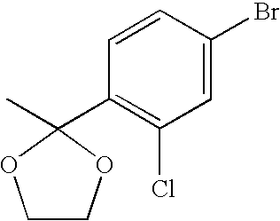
C1COC(C2=C(Cl)C=C(Br)C=C2)(C)O1
